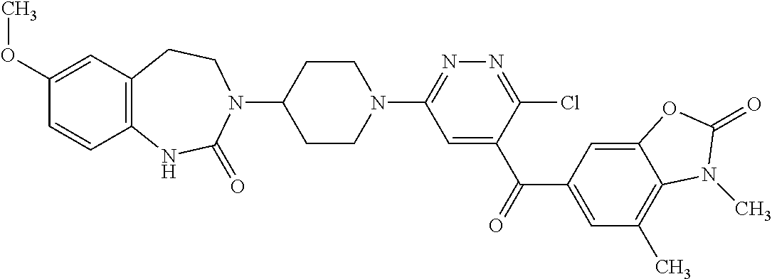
C1C(N2C(=O)NC3=C(C=C(OC)C=C3)CC2)CCN(C2=NN=C(Cl)C(C(C3=CC(C)=C4C(=C3)OC(=O)N4C)=O)=C2)C1
